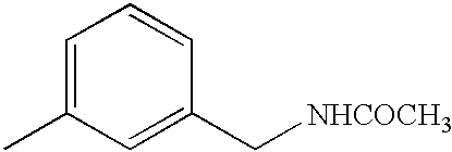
C1=C(C)C=C(C[NHCOCH3])C=C1
